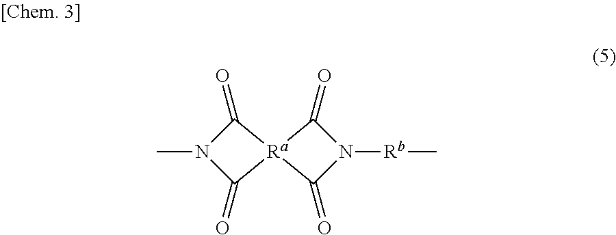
C1(=O)N(C)C(=O)[Ra]12C(=O)N([Rb]C)C2=O
